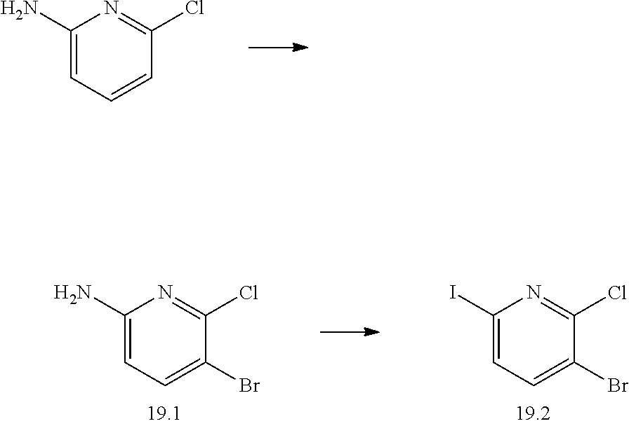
C1(N)=CC=CC(Cl)=N1.C1(N)=CC=C(Br)C(Cl)=N1.C1(I)=CC=C(Br)C(Cl)=N1
